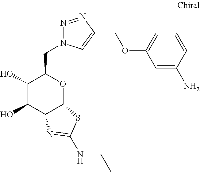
C1(O)C(O)C2C(OC1CN1N=NC(COC3=CC=CC(N)=C3)=C1)SC(NCC)=N2
